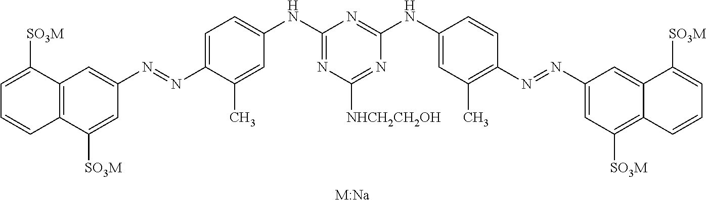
C12=C(C([SO3M])=CC(N=NC3=CC=C(NC4=NC([NHCH2CH2OH])=NC(NC5=CC(C)=C(N=NC6=CC([SO3M])=C7C(=C6)C([SO3M])=CC=C7)C=C5)=N4)C=C3C)=C1)C=CC=C2[SO3M].[M:Na]
